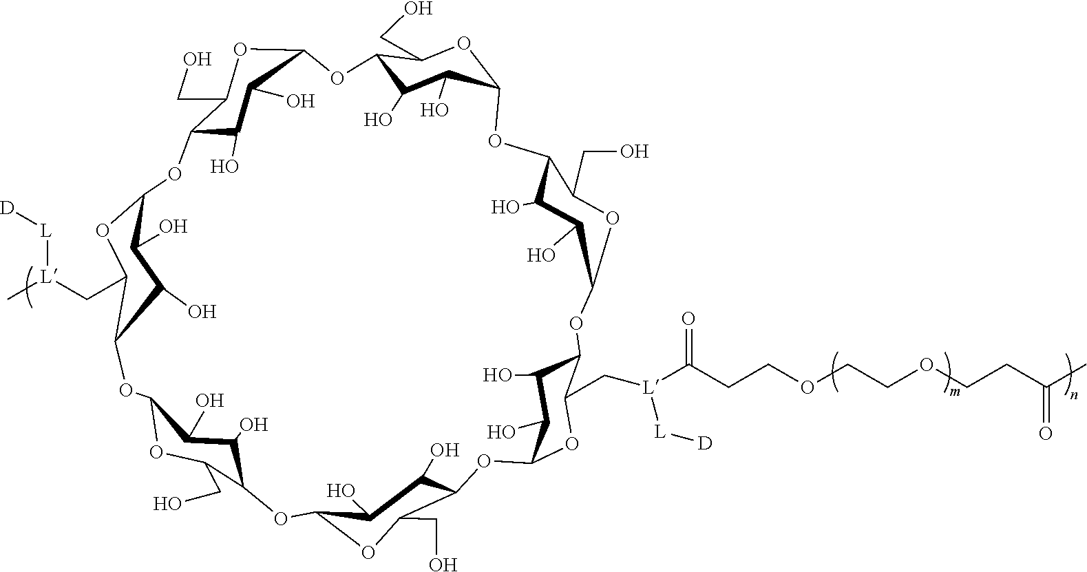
C12C(O)C(O)C(OC1CO)OC1C(O)C(O)C(OC1CO)OC1C(O)C(O)C(OC1C[L]([L][D])C(CCOCCOCCC(C)=O)=O)OC1C(O)C(O)C(OC1CO)OC1C(O)C(O)C(OC1CO)OC1C(O)C(O)C(OC1C[L](C)[L][D])OC1C(O)C(O)C(O2)OC1CO
